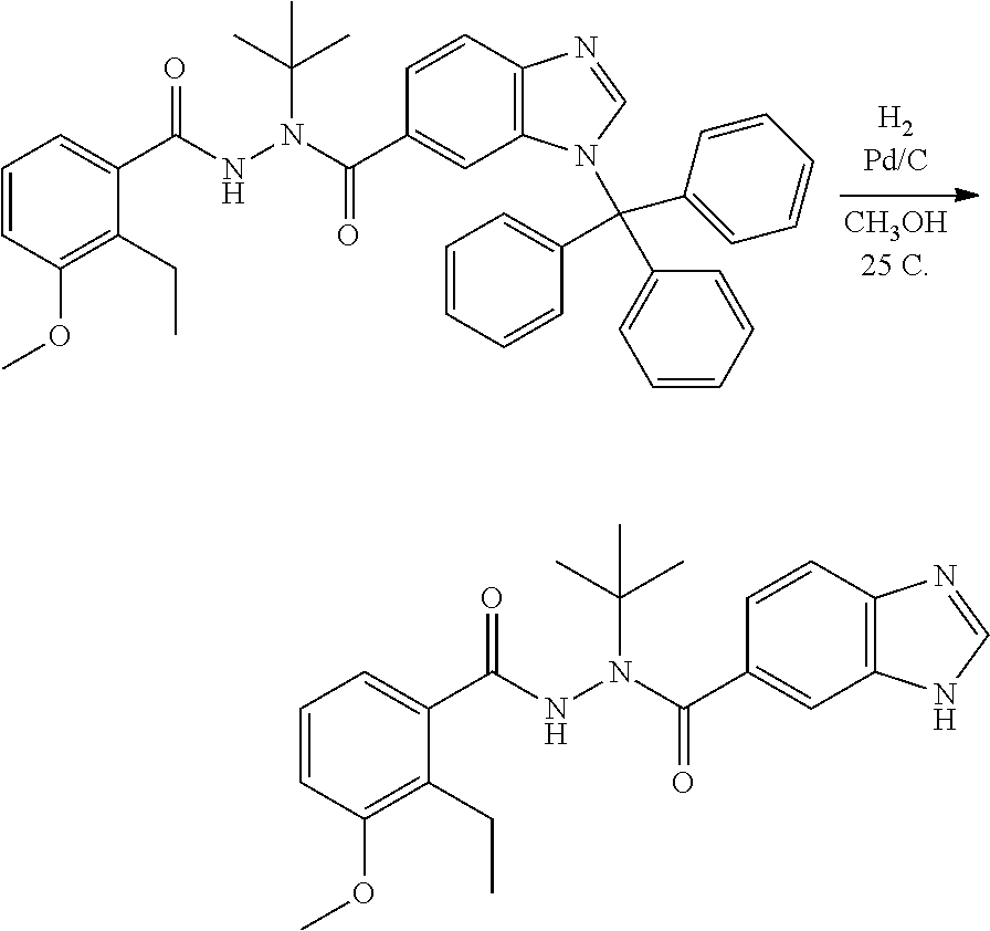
C1=CC(OC)=C(CC)C(C(NN(C(C2=CC3=C(C=C2)N=CN3)=O)C(C)(C)C)=O)=C1.C1=CC(OC)=C(CC)C(C(NN(C(C2=CC3=C(C=C2)N=CN3C(C2=CC=CC=C2)(C2=CC=CC=C2)C2=CC=CC=C2)=O)C(C)(C)C)=O)=C1
